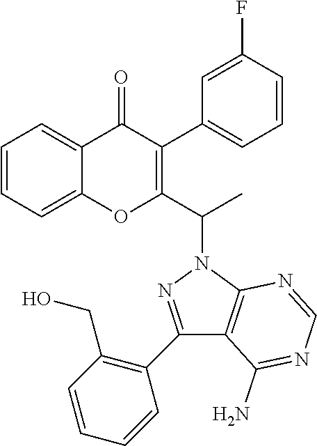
C1=CC=C2C(=C1)OC(C(N1N=C(C3=C(CO)C=CC=C3)C3=C1N=CN=C3N)C)=C(C1=CC=CC(F)=C1)C2=O
